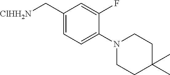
C1(C[ClHH2N])=CC=C(N2CCC(C)(C)CC2)C(F)=C1
